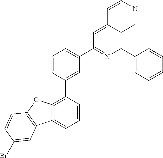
C12=C(C3=CC(C4=NC(C5=CC=CC=C5)=C5C(=C4)C=CN=C5)=CC=C3)C=CC=C1C1=C(O2)C=CC(Br)=C1
